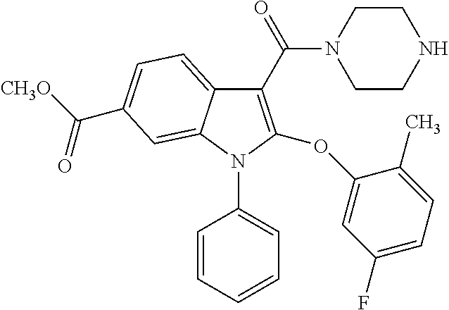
C1(C(N2CCNCC2)=O)=C(OC2=CC(F)=CC=C2C)N(C2=CC=CC=C2)C2=CC(C([CH3O])=O)=CC=C12
